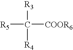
[R3]C([R5])([COOR6])[R4]
